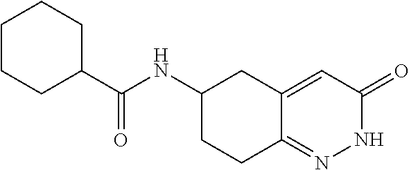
C1(C(NC2CCC3=NNC(=O)C=C3C2)=O)CCCCC1
